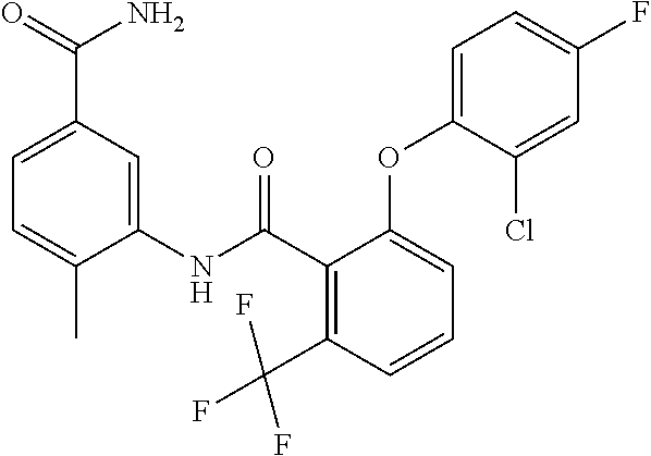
C1=C(C(=O)N)C=C(NC(C2=C(C(F)(F)F)C=CC=C2OC2=CC=C(F)C=C2Cl)=O)C(C)=C1
